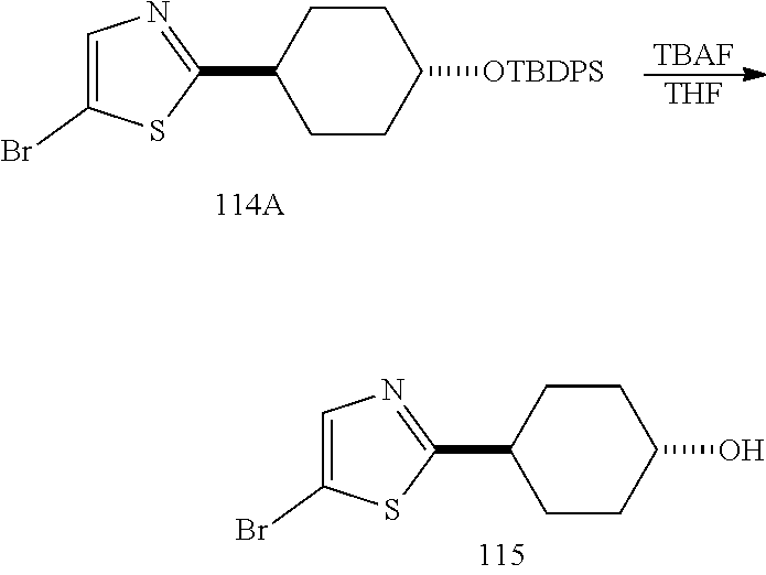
C1=C(Br)SC(C2CCC(O)CC2)=N1.C1=C(Br)SC(C2CCC([OTBDPS])CC2)=N1.[TBAF].[THF]
